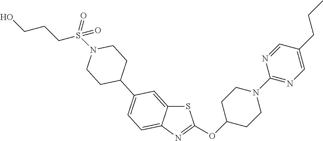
S1C2=CC(C3CCN(S(CCCO)(=O)=O)CC3)=CC=C2N=C1OC1CCN(C2=NC=C(CCC)C=N2)CC1
